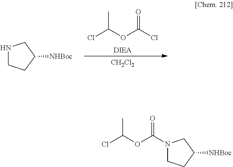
[DIEA].ClC(OC(Cl)C)=O.[CH2Cl2].N1CCC([NHBoc])C1.N1(C(OC(Cl)C)=O)CCC([NHBoc])C1
